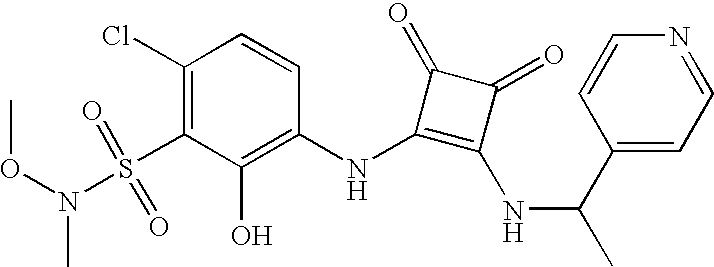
O(N(S(C1=C(Cl)C=CC(NC2=C(NC(C)C3=CC=NC=C3)C(=O)C2=O)=C1O)(=O)=O)C)C
